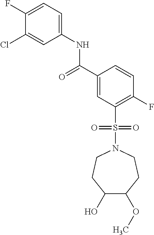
C1(F)=CC=C(NC(C2=CC(S(N3CCC(O)C(OC)CC3)(=O)=O)=C(F)C=C2)=O)C=C1Cl
